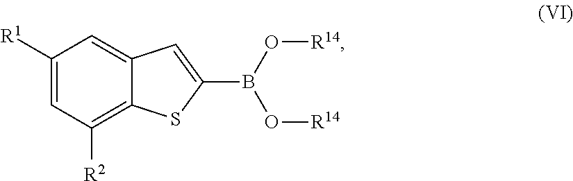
C1=C2C(=C([R2])C=C1[R1])SC(B(O[R14])O[R14])=C2
